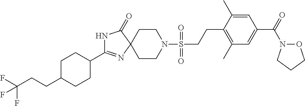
N1C(C2CCC(CCC(F)(F)F)CC2)=NC2(C1=O)CCN(S(CCC1=C(C)C=C(C(=O)N3OCCC3)C=C1C)(=O)=O)CC2
